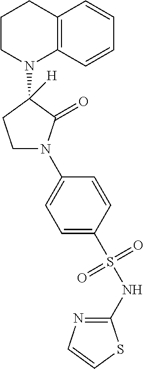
C12=C(C=CC=C1)N(C1([H])CCN(C3=CC=C(S(NC4=NC=CS4)(=O)=O)C=C3)C1=O)CCC2
